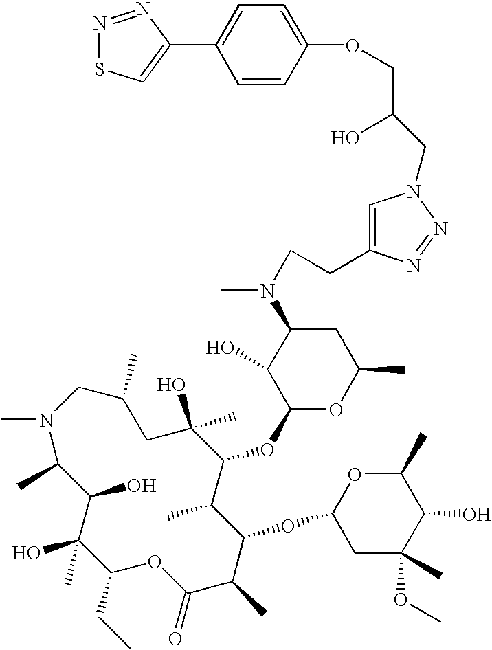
CN1C(C)C(O)C(O)(C)C(CC)OC(=O)C(C)C(OC2CC(C)(OC)C(O)C(C)O2)C(C)C(OC2OC(C)CC(N(CCC3=CN(CC(COC4=CC=C(C5=CSN=N5)C=C4)O)N=N3)C)C2O)C(C)(O)CC(C)C1
